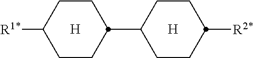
C1CC([R1*])CCC1C1CCC([R2*])CC1.[H].[H]
